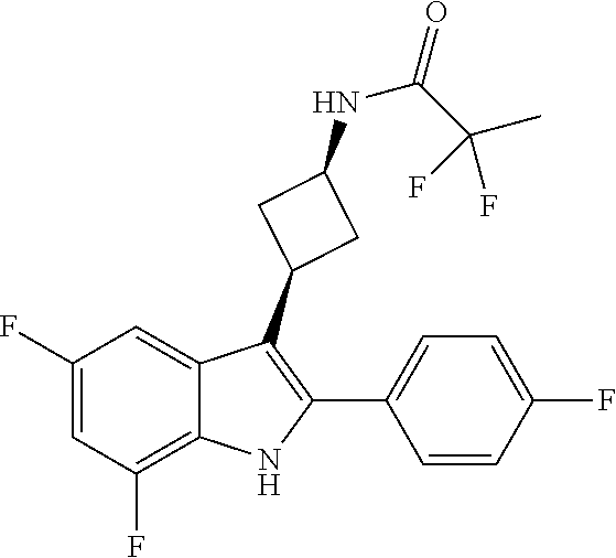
C1=C(C2=C(C3CC(NC(C(F)(C)F)=O)C3)C3=CC(F)=CC(F)=C3N2)C=CC(F)=C1
